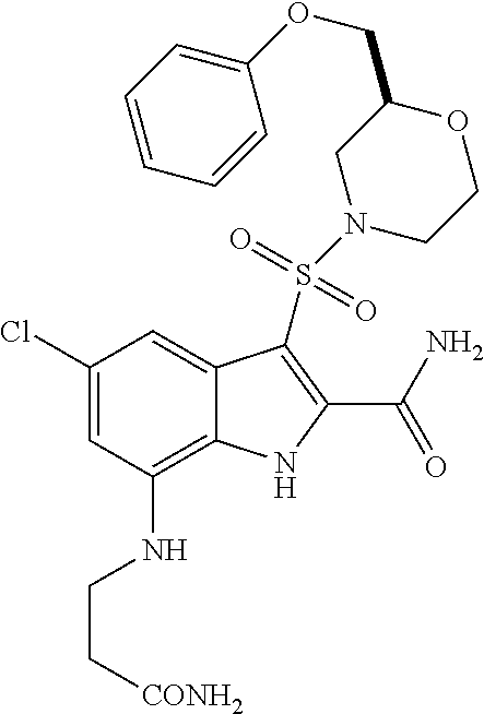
C1(Cl)=CC(NCC[CONH2])=C2C(=C1)C(S(N1CCOC(COC3=CC=CC=C3)C1)(=O)=O)=C(C(N)=O)N2
